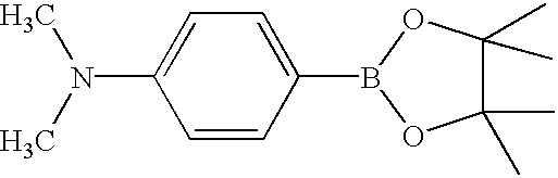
C1=C(N(C)C)C=CC(B2OC(C)(C)C(C)(C)O2)=C1
